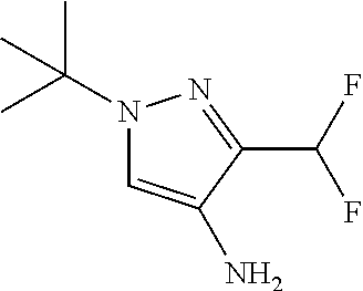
N1(C(C)(C)C)C=C(N)C(C(F)F)=N1
